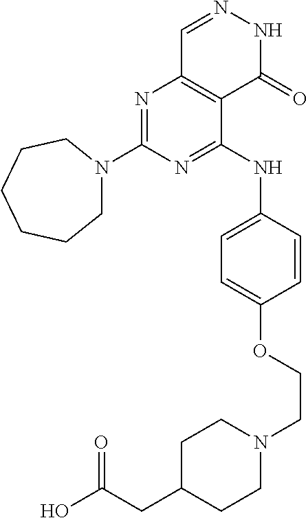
N1=C(NC2=CC=C(OCCN3CCC(CC(O)=O)CC3)C=C2)C2=C(N=C1N1CCCCCC1)C=NNC2=O
